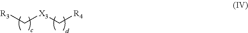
[R3]C[X3]C[R4]
